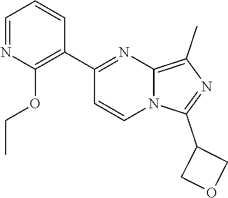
O(CC)C1=C(C2=NC3=C(C)N=C(C4COC4)N3C=C2)C=CC=N1
